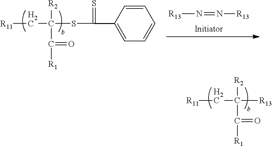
[R11]CC([R13])([R2])C([R1])=O.[R11]CC(SC(C1=CC=CC=C1)=S)([R2])C([R1])=O.[R13]N=N[R13]
